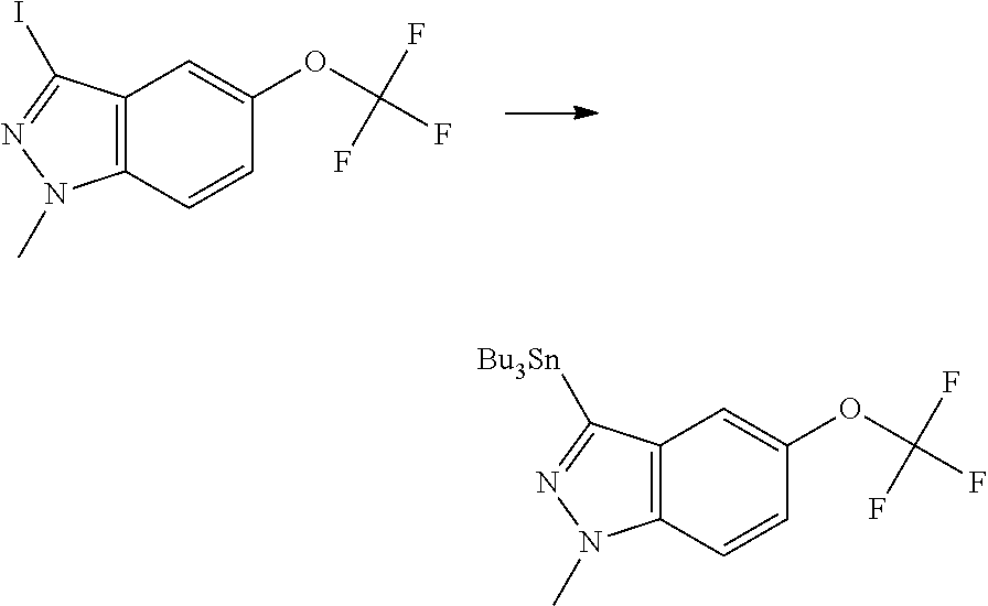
C12=C(C=CC(OC(F)(F)F)=C1)N(C)N=C2I.C12=C(C=CC(OC(F)(F)F)=C1)N(C)N=C2[Bu3Sn]
